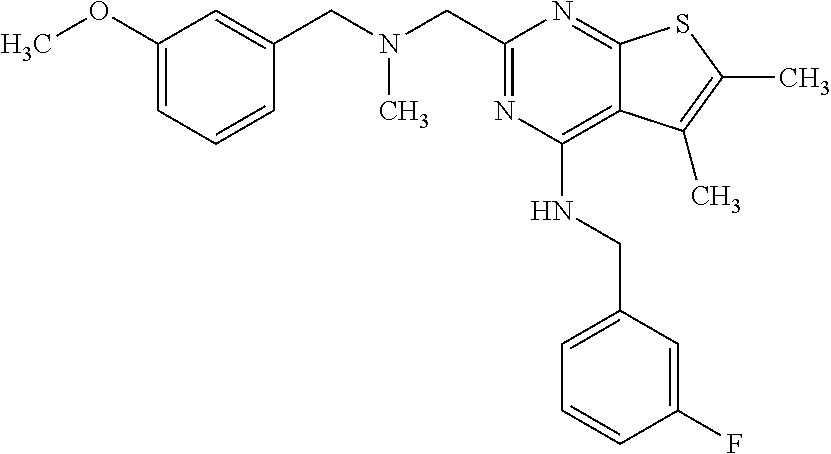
C1(OC)=CC=CC(CN(CC2=NC(NCC3=CC=CC(F)=C3)=C3C(=N2)SC(C)=C3C)C)=C1
